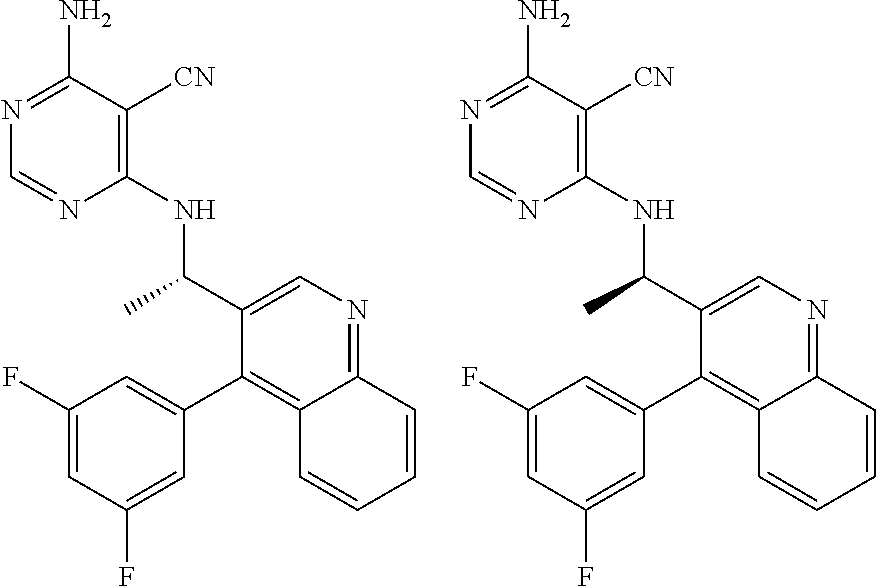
C1(NC(C2=CN=C3C(=C2C2=CC(F)=CC(F)=C2)C=CC=C3)C)=C([CN])C(N)=NC=N1.C1(NC(C2=CN=C3C(=C2C2=CC(F)=CC(F)=C2)C=CC=C3)C)=C([CN])C(N)=NC=N1
